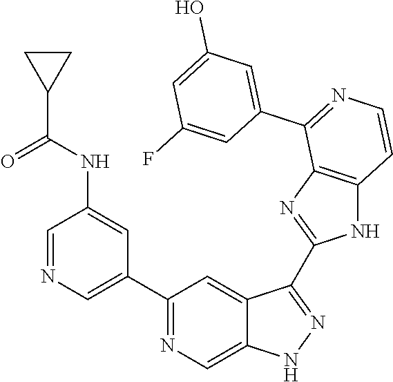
C1(C2=CN=CC(NC(C3CC3)=O)=C2)=NC=C2C(=C1)C(C1=NC3=C(N1)C=CN=C3C1=CC(O)=CC(F)=C1)=NN2
